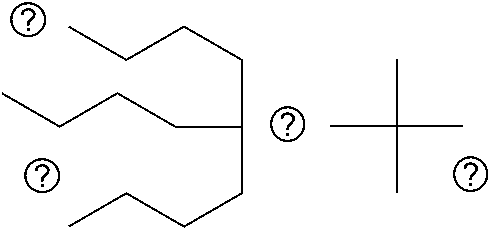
CCCCC(CCCC)CCCC.CC(C)(C)C
